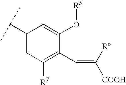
C(C1=CC([R7])=C(C=C([COOH])[R6])C(O[R5])=C1)(C)C
